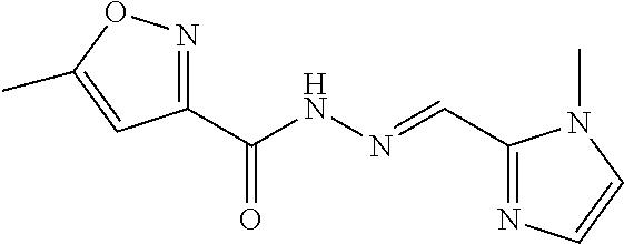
C1(C(NN=CC2=NC=CN2C)=O)=NOC(C)=C1
